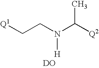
C(CN(C([Q2])C)[H])[Q1].[DO]
